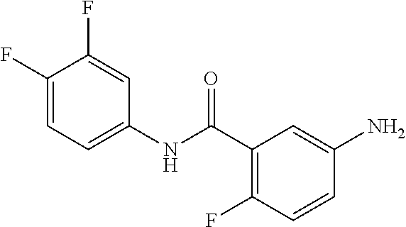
C1(NC(C2=C(F)C=CC(N)=C2)=O)=CC=C(F)C(F)=C1
